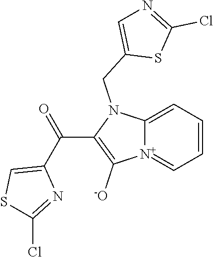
[N+]12=CC=CC=C1N(CC1=CN=C(Cl)S1)C(C(C1=CSC(Cl)=N1)=O)=C2[-O]
